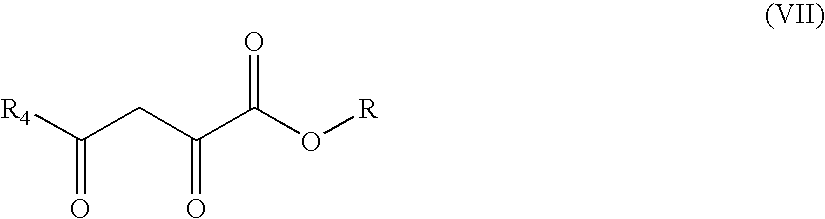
[R4]C(CC(C(O[R])=O)=O)=O
